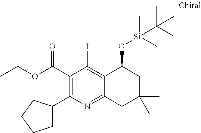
C1(C(OCC)=O)=C(C2CCCC2)N=C2C(=C1I)C(O[Si](C(C)(C)C)(C)C)CC(C)(C)C2
